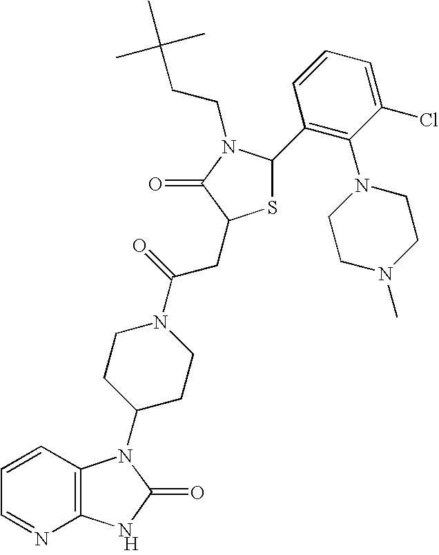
[H].C12=C(C=CC=N1)N(C1CCN(C(=O)CC3SC(C4=C(N5CCN(C)CC5)C(Cl)=CC=C4)N(CCC(C)(C)C)C3=O)CC1)C(=O)N2
